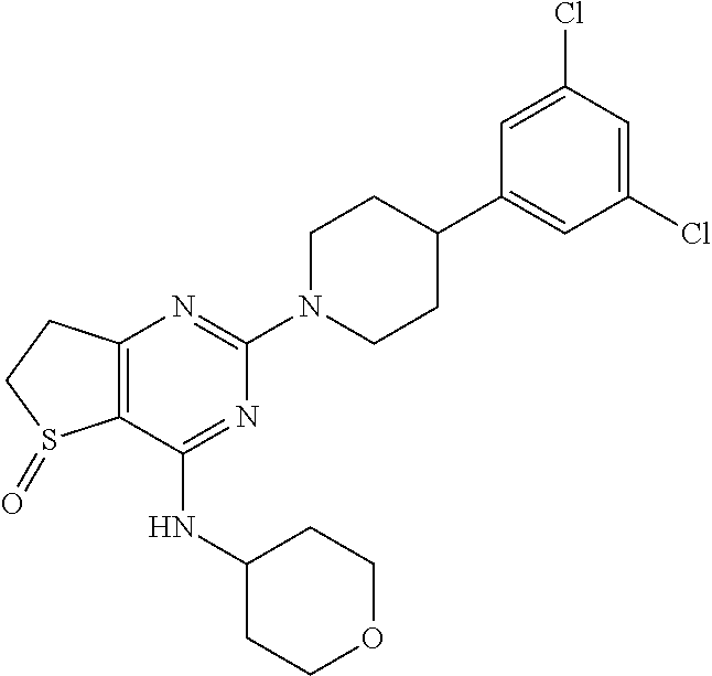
C12=C(C(NC3CCOCC3)=NC(N3CCC(C4=CC(Cl)=CC(Cl)=C4)CC3)=N1)S(=O)CC2
